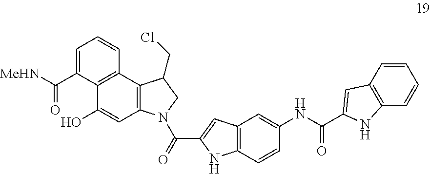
C12=C(C=CC(NC(=O)C3=CC4=C(C=CC=C4)N3)=C1)NC(C(=O)N1C3=C(C4=C(C(C(=O)[MeHN])=CC=C4)C(O)=C3)C(CCl)C1)=C2
